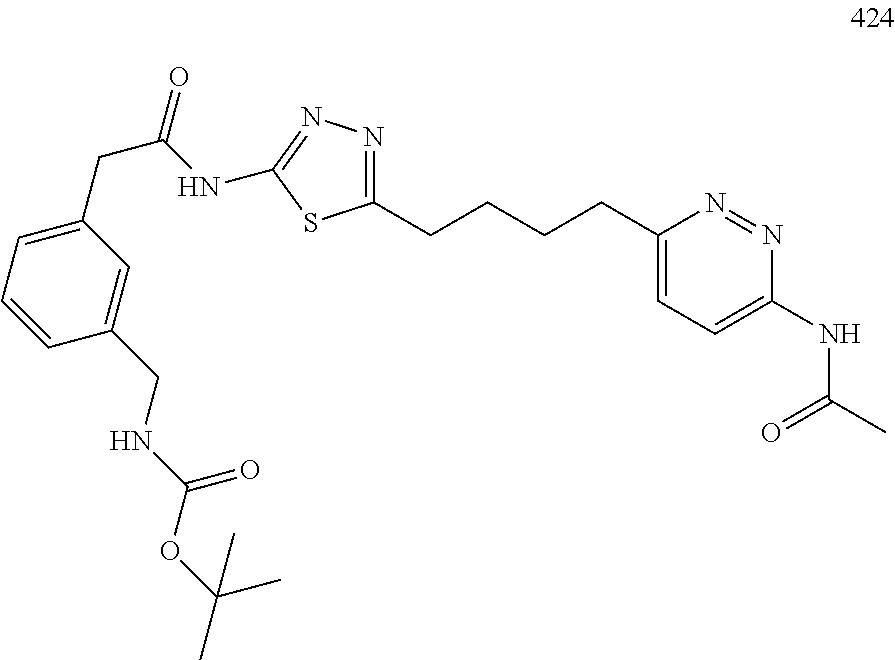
C1=C(CNC(OC(C)(C)C)=O)C=CC=C1CC(=O)NC1=NN=C(CCCCC2=CC=C(NC(C)=O)N=N2)S1
